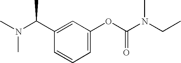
C1(C(N(C)C)C)=CC(OC(N(CC)C)=O)=CC=C1
